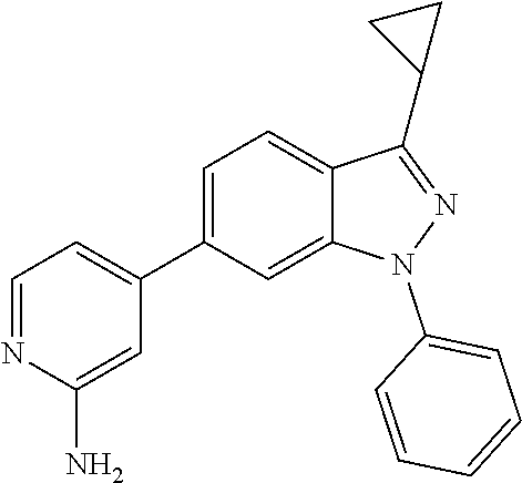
C1(C2=CC=NC(N)=C2)=CC=C2C(=C1)N(C1=CC=CC=C1)N=C2C1CC1
